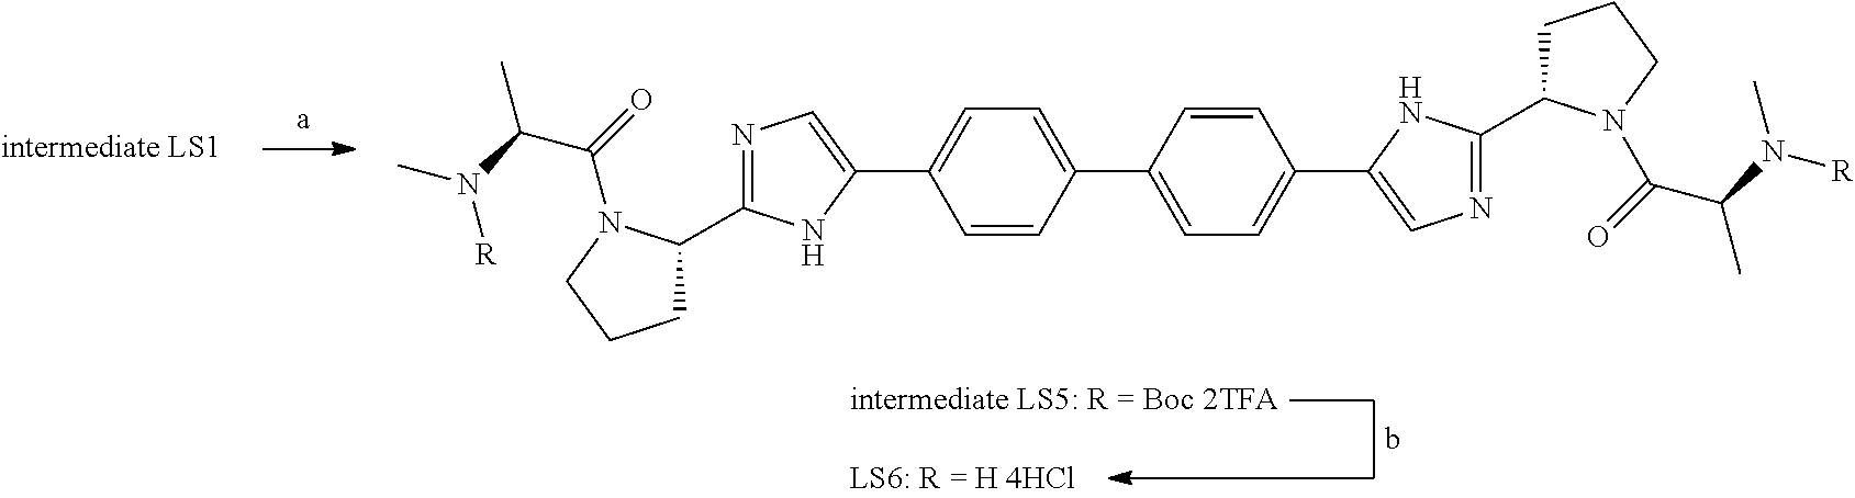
C1=CC(C2=CC=C(C3=CN=C(C4CCCN4C(C(C)N(C)[R])=O)N3)C=C2)=CC=C1C1=CN=C(C2CCCN2C(=O)C(N(C)[R])C)N1
